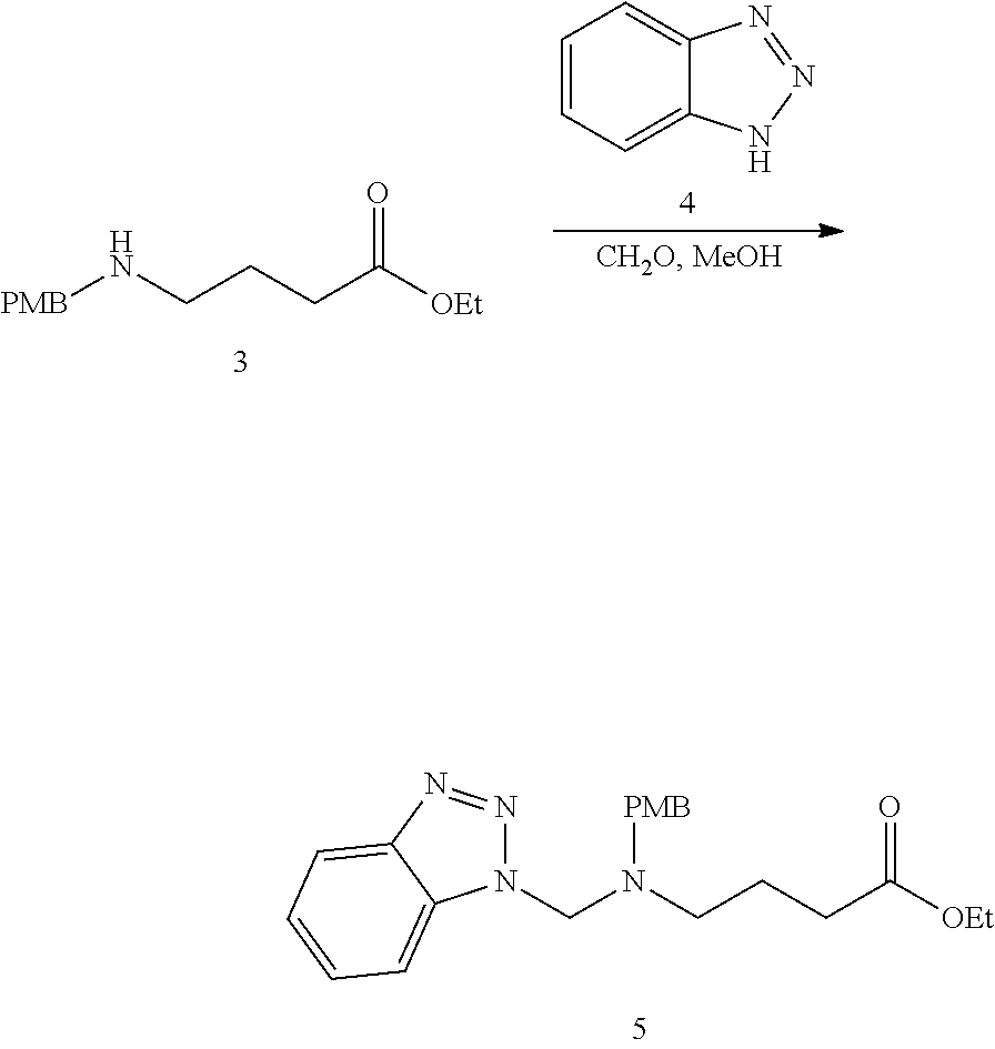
N1(CN(CCCC([OEt])=O)[PMB])N=NC2=CC=CC=C12.[PMB]NCCCC([OEt])=O.C1=CC=C2C(=C1)N=NN2
